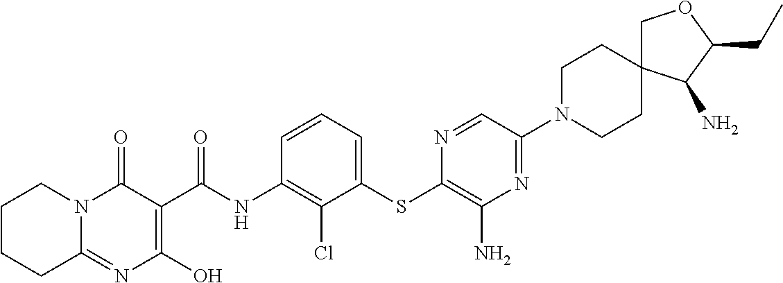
C12=NC(O)=C(C(NC3=C(Cl)C(SC4=C(N)N=C(N5CCC6(CC5)COC(CC)C6N)C=N4)=CC=C3)=O)C(=O)N1CCCC2
